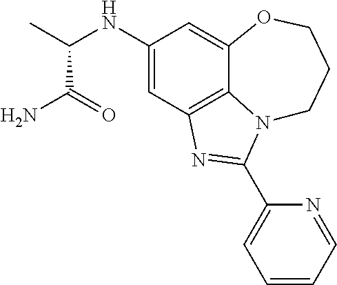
C1(NC(C)C(N)=O)=CC2=C3C(=C1)OCCCN3C(C1=CC=CC=N1)=N2
